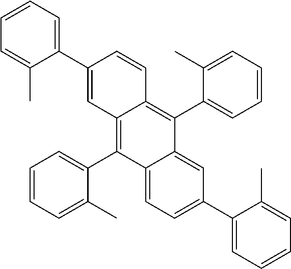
C1(C2=CC3=C(C4=CC=CC=C4C)C4=CC=C(C5=CC=CC=C5C)C=C4C(C4=CC=CC=C4C)=C3C=C2)=CC=CC=C1C
